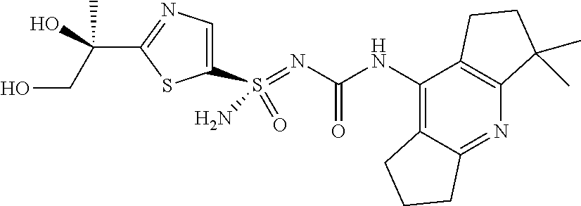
NS(=O)(=NC(=O)NC1=C2C(=NC3=C1CCC3(C)C)CCC2)C1=CN=C(C(CO)(O)C)S1
